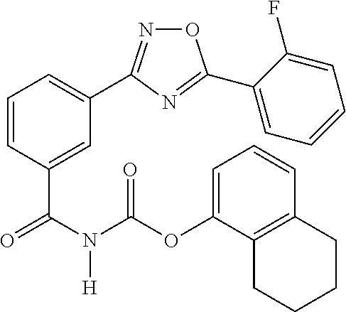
C1=C(C(N(C(OC2=CC=CC3=C2CCCC3)=O)[H])=O)C=CC=C1C1=NOC(C2=CC=CC=C2F)=N1
